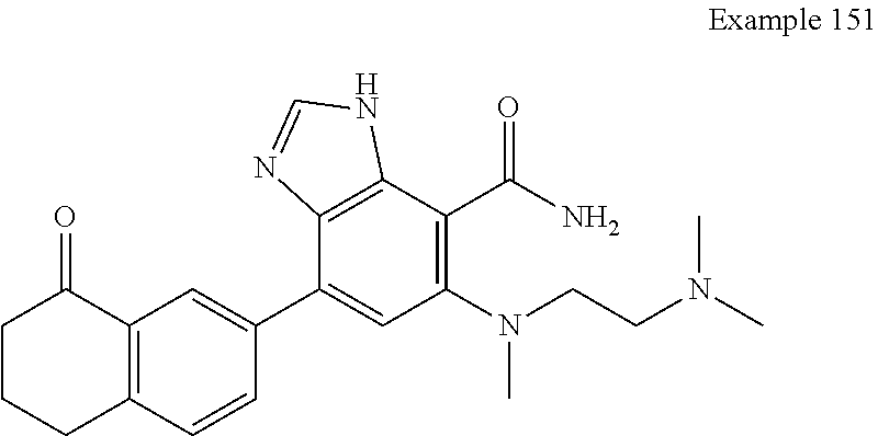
C1=CC2=C(C=C1C1=CC(N(CCN(C)C)C)=C(C(N)=O)C3=C1N=CN3)C(=O)CCC2
